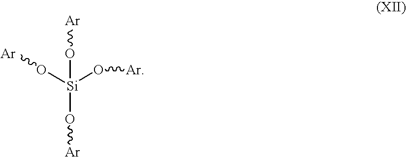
O([Si](O[Ar])(O[Ar])O[Ar])[Ar]
